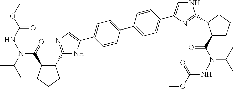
C1(C2=NC=C(C3=CC=C(C4=CC=C(C5=CNC(C6C(C(N(NC(OC)=O)C(C)C)=O)CCC6)=N5)C=C4)C=C3)N2)C(C(=O)N(C(C)C)NC(OC)=O)CCC1
